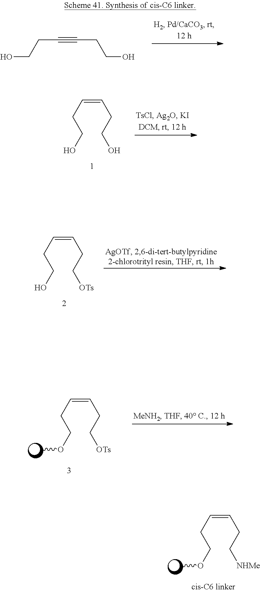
OCCC#CCCO.C(CC=CCCO)O.C(CC=CCC[OTs])O.C(CC=CCC[OTs])OC.C(CC=CCC[NHMe])OC
